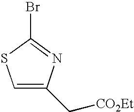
C1=C(C[CO2Et])N=C(Br)S1
